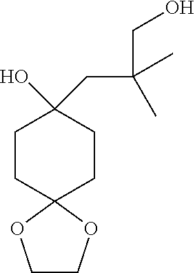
C1CC(O)(CC(C)(CO)C)CCC12OCCO2
